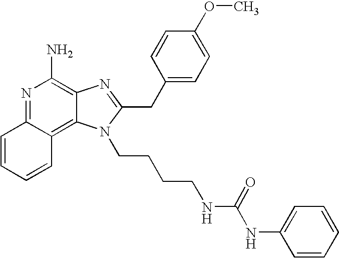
N1=C2C(=C3C(=C1N)N=C(CC1=CC=C(OC)C=C1)N3CCCCNC(NC1=CC=CC=C1)=O)C=CC=C2
